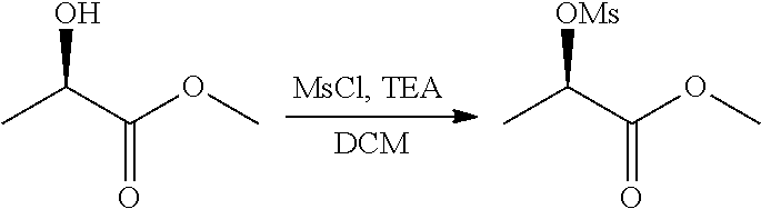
CC(C(OC)=O)O.CC(C(OC)=O)[OMs]
